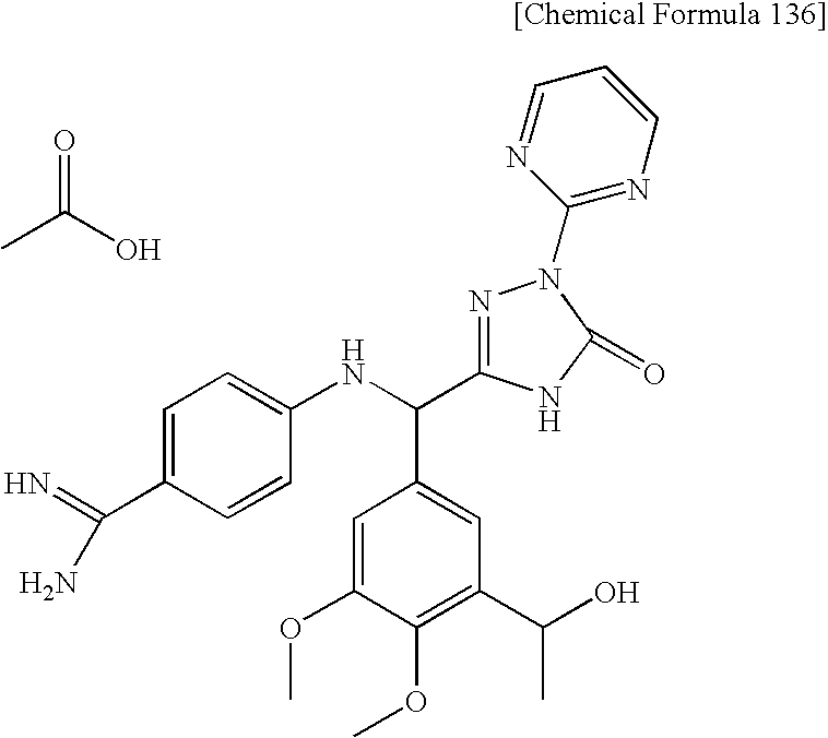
C1=CC=NC(N2N=C(C(NC3=CC=C(C(N)=N)C=C3)C3=CC(C(O)C)=C(OC)C(OC)=C3)NC2=O)=N1.C(C)(O)=O
